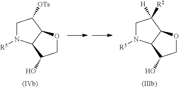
C1N([R5])C2C(C1[OTs])OCC2O.C1N([R5])C2C(C1([R2])[H])OCC2O
